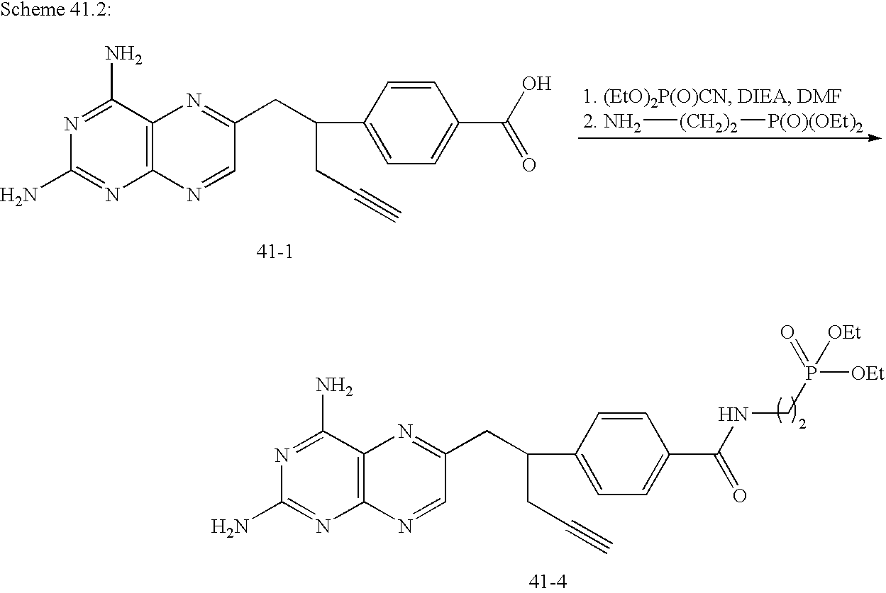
[2. NH2][(CH2)2][P(O)(OEt)2].N1=C(N)C2=C(N=C1N)N=CC(CC(C1=CC=C(C(O)=O)C=C1)CC#C)=N2.N1=C(N)C2=C(N=C1N)N=CC(CC(C1=CC=C(C(NCP([OEt])(=O)[OEt])=O)C=C1)CC#C)=N2
